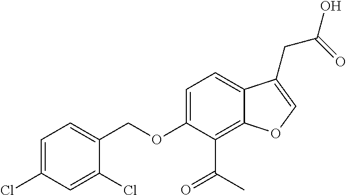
C1=C(Cl)C=C(Cl)C(COC2=CC=C3C(=C2C(C)=O)OC=C3CC(=O)O)=C1
